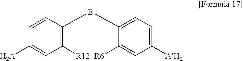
C1=CC([H2A])=CC([R12])=C1[E]C1=CC=C([AH2])C=C1[R6]
